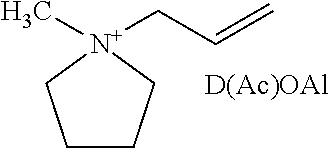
C1CC[N+](C)(CC=C)C1.[D(Ac)OAl]
